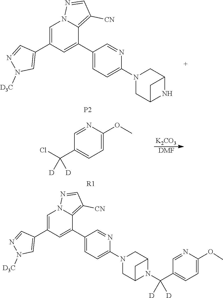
C12CN(C3=CC=C(C4=CC(C5=CN([D3C])N=C5)=CN5N=CC([CN])=C45)C=N3)CC(N1C(C1=CC=C(OC)N=C1)([D])[D])C2.C12CN(C3=CC=C(C4=CC(C5=CN([D3C])N=C5)=CN5N=CC([CN])=C45)C=N3)CC(N1)C2.[P2].C1=NC(OC)=CC=C1C(Cl)([D])[D].[R1].[K2CO3].[DMF]
